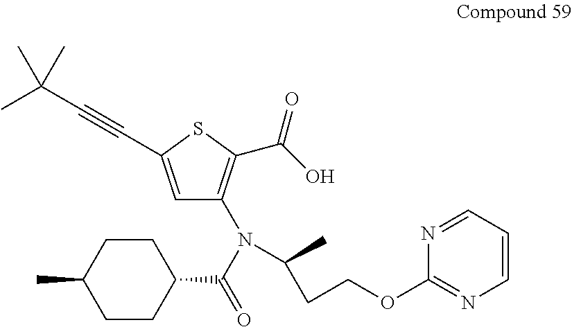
C1=C(C#CC(C)(C)C)SC(C(O)=O)=C1N(C(=O)C1CCC(C)CC1)C(C)CCOC1=NC=CC=N1
